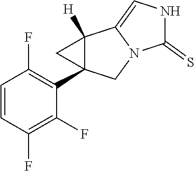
C1=CC(F)=C(F)C(C23C([H])(C4=CNC(=S)N4C2)C3)=C1F
